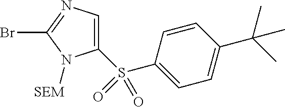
C1(S(=O)(C2=CC=C(C(C)(C)C)C=C2)=O)=CN=C(Br)N1[SEM]
